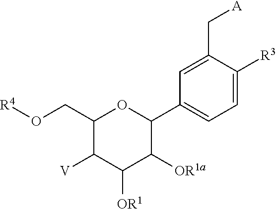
O(CC1C([V])C([OR1])C([OR1a])C(C2=CC=C([R3])C(C[A])=C2)O1)[R4]
